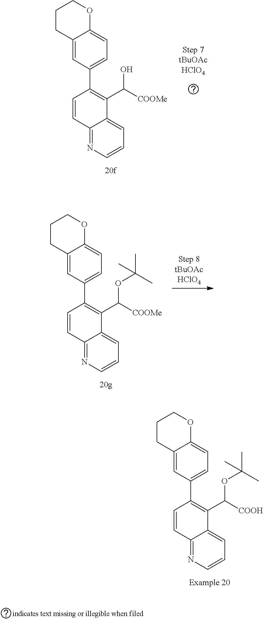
C12=NC=CC=C1C(C([COOMe])OC(C)(C)C)=C(C1=CC=C3C(=C1)CCCO3)C=C2.C12=NC=CC=C1C(C([COOH])OC(C)(C)C)=C(C1=CC=C3C(=C1)CCCO3)C=C2.C12=NC=CC=C1C(C([COOMe])O)=C(C1=CC=C3C(=C1)CCCO3)C=C2
